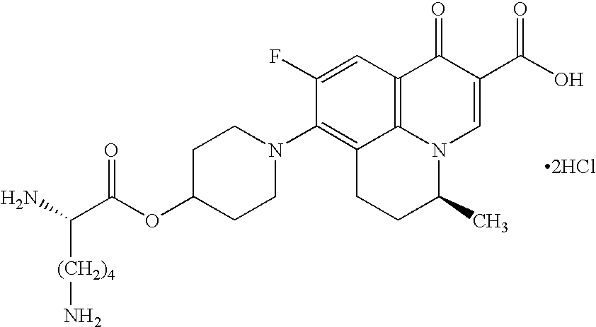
C1C(OC(C(N)[(CH2)4]N)=O)CCN(C2=C3C4=C(C=C2F)C(=O)C(C(O)=O)=CN4C(C)CC3)C1.[2HCl]
